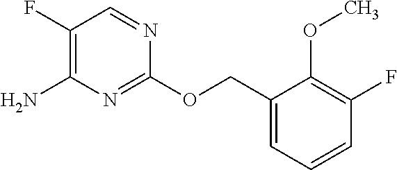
C1(OCC2=CC=CC(F)=C2OC)=NC(N)=C(F)C=N1
